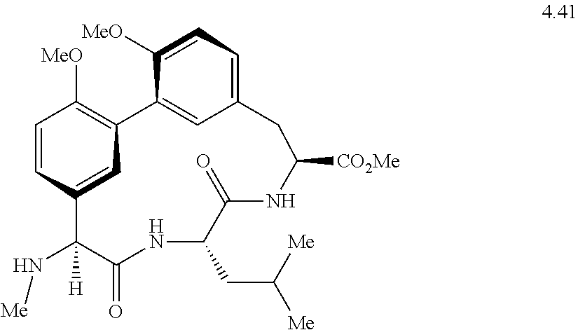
C1=CC2=CC(=C1[MeO])C1=CC(=CC=C1[MeO])CC([CO2Me])NC(=O)C(CC([Me])[Me])NC(=O)C2(N[Me])[H]
